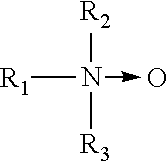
N(->O)([R2])([R3])[R1]
